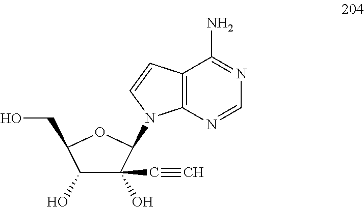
C1(O)C(O)(C#C)C(N2C3=C(C(N)=NC=N3)C=C2)OC1CO
